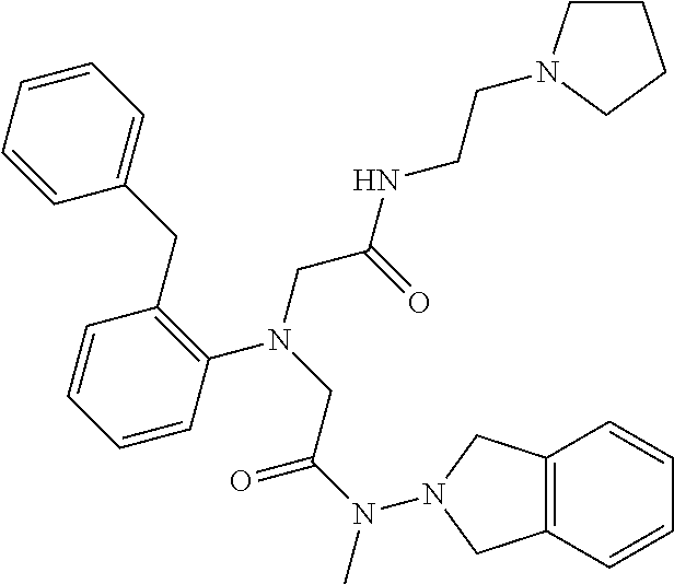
C1=CC=CC(N(CC(N(C)N2CC3=C(C=CC=C3)C2)=O)CC(NCCN2CCCC2)=O)=C1CC1=CC=CC=C1
